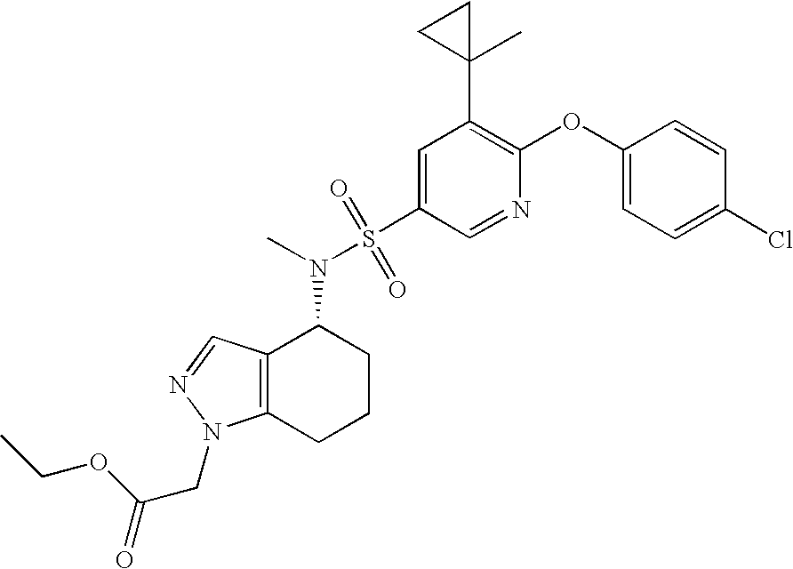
C1(OC2=CC=C(Cl)C=C2)=C(C2(C)CC2)C=C(S(N(C2C3=C(CCC2)N(CC(=O)OCC)N=C3)C)(=O)=O)C=N1
